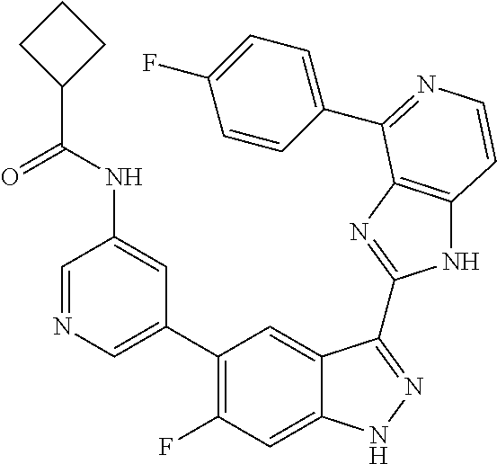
C1=C(C2=C(F)C=C3C(=C2)C(C2=NC4=C(N2)C=CN=C4C2=CC=C(F)C=C2)=NN3)C=C(NC(C2CCC2)=O)C=N1
